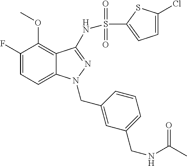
C1(OC)=C2C(=CC=C1F)N(CC1=CC(CNC(C)=O)=CC=C1)N=C2NS(=O)(=O)C1=CC=C(Cl)S1
